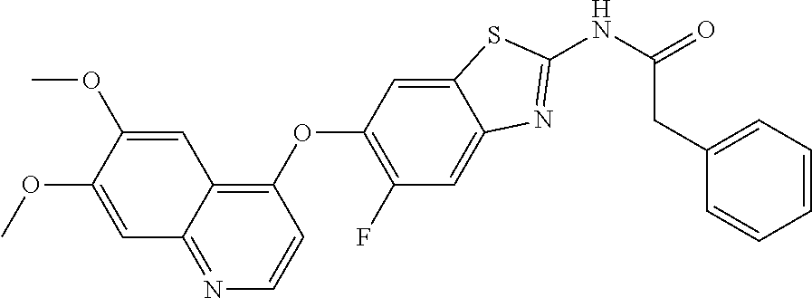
C1(OC2=C(F)C=C3C(=C2)SC(NC(CC2=CC=CC=C2)=O)=N3)=C2C(=NC=C1)C=C(OC)C(OC)=C2
